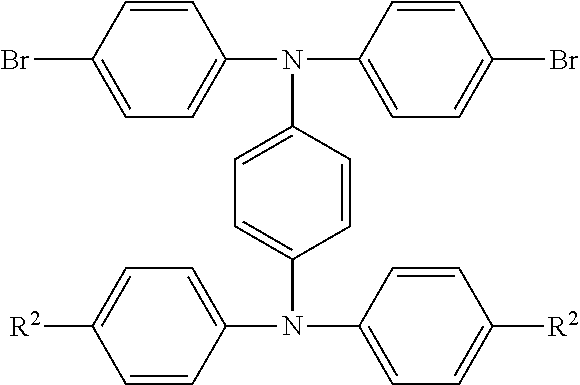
C1=CC(N(C2=CC=C(Br)C=C2)C2=CC=C(Br)C=C2)=CC=C1N(C1=CC=C([R2])C=C1)C1=CC=C([R2])C=C1
